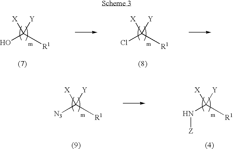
OC([R1])([X])[Y].ClC([R1])([X])[Y].N([Z])C([R1])([X])[Y].[N3]C([R1])([X])[Y]
